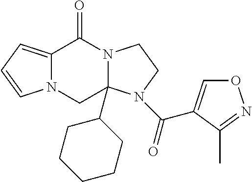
C12=CC=CN1CC1(C3CCCCC3)N(C2=O)CCN1C(=O)C1=CON=C1C
